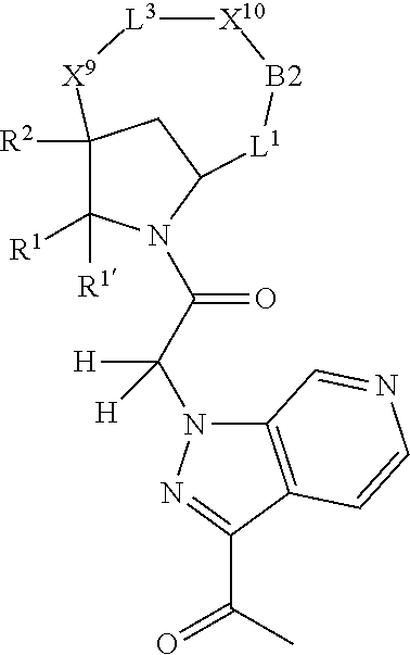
C1([R1])([R1])N(C(C(N2C3=C(C(C(C)=O)=N2)C=CN=C3)([H])[H])=O)C2CC1([R2])[X9][L3][X10][B2][L1]2
